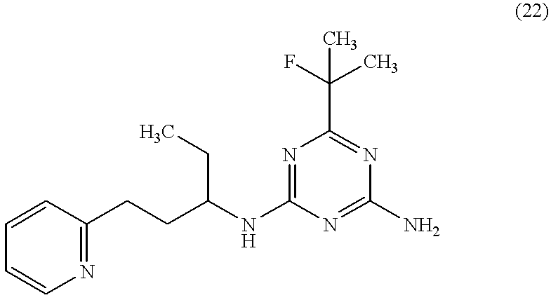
C1=CC=CN=C1CCC(NC1=NC(C(C)(C)F)=NC(N)=N1)CC
